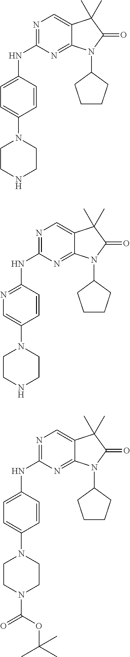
N1=C(NC2=CC=C(N3CCNCC3)C=C2)N=C2C(=C1)C(C)(C)C(=O)N2C1CCCC1.N1=C(NC2=NC=C(N3CCNCC3)C=C2)N=C2C(=C1)C(C)(C)C(=O)N2C1CCCC1.N1=C(NC2=CC=C(N3CCN(C(OC(C)(C)C)=O)CC3)C=C2)N=C2C(=C1)C(C)(C)C(=O)N2C1CCCC1
